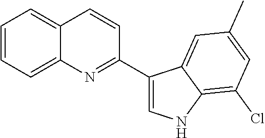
C1=CC=C2C(=C1)C=CC(C1=CNC3=C(Cl)C=C(C)C=C13)=N2
